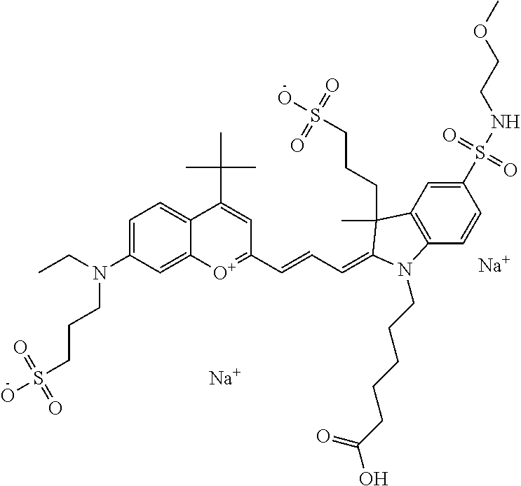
[Na].[O+]1=C(C=CC=C2C(C)(CCCS(O)(=O)=O)C3=C(C=CC(S(NCCOC)(=O)=O)=C3)N2CCCCCC(=O)O)C=C(C(C)(C)C)C2=CC=C(N(CC)CCCS(O)(=O)=O)C=C12.[Na]
